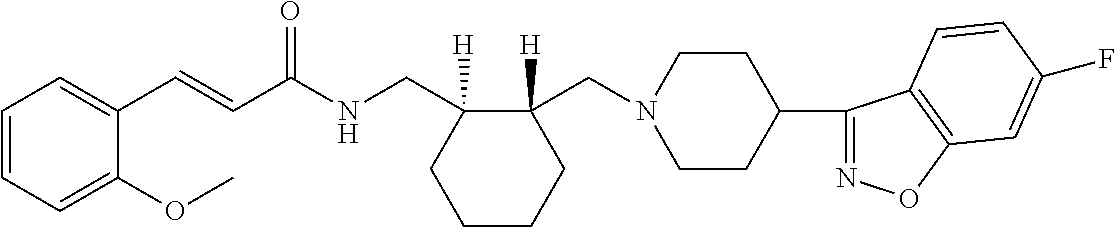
C1(C=CC(NCC2([H])C(CN3CCC(C4=NOC5=C4C=CC(F)=C5)CC3)([H])CCCC2)=O)=CC=CC=C1OC
